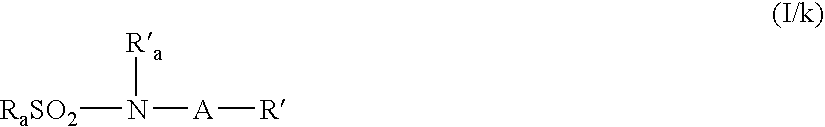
N([A][R])([Ra])[RaSO2]
